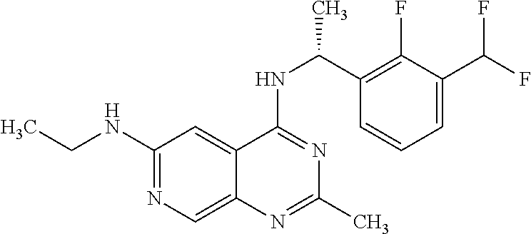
CCNC1=NC=C2C(=C1)C(NC(C1=C(F)C(C(F)F)=CC=C1)C)=NC(C)=N2
